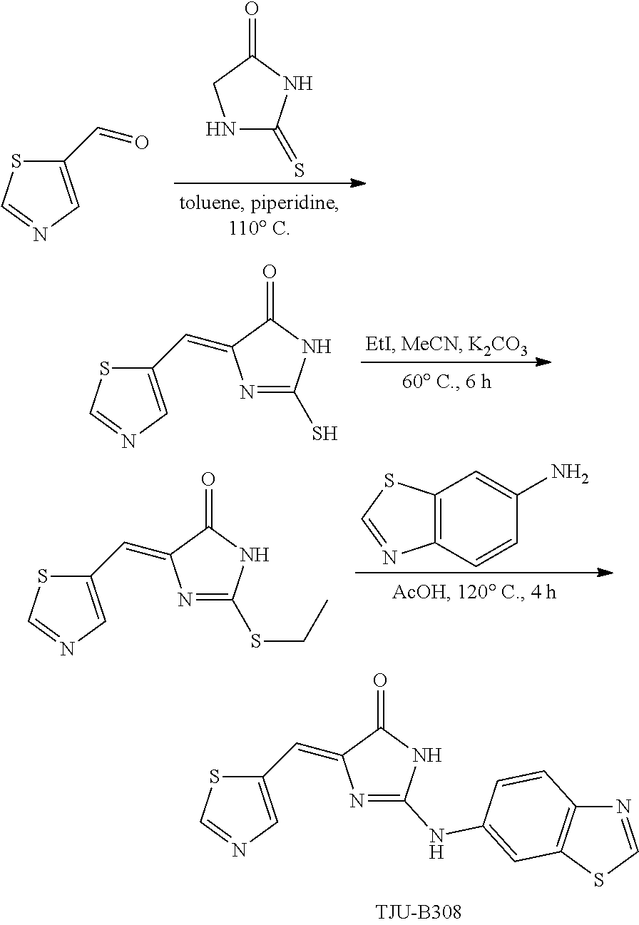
N1=C(NC2=CC3=C(N=CS3)C=C2)NC(=O)C1=CC1=CN=CS1.N1C(=S)NC(=O)C1.C1(C=O)=CN=CS1.N1=C(S)NC(=O)C1=CC1=CN=CS1.C12=C(C=CC(N)=C1)N=CS2.N1=C(SCC)NC(=O)C1=CC1=CN=CS1
